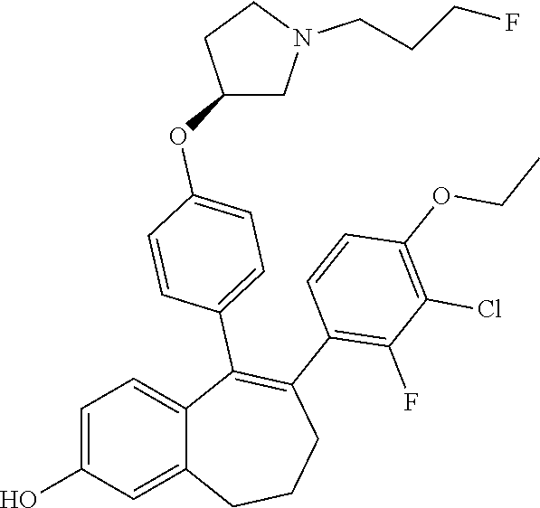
C1=C(O)C=C2C(=C1)C(C1=CC=C(OC3CN(CCCF)CC3)C=C1)=C(C1=C(F)C(Cl)=C(OCC)C=C1)CCC2
